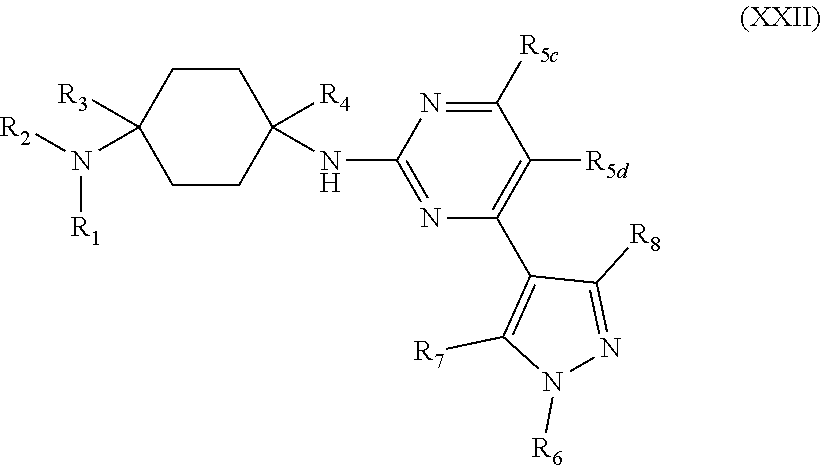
C1CC([R4])(NC2=NC(C3=C([R7])N([R6])N=C3[R8])=C([R5d])C([R5c])=N2)CCC1([R3])N([R2])[R1]
